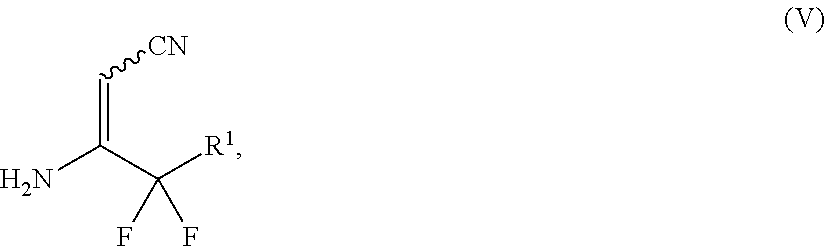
C(=C(C([R1])(F)F)N)[CN]
